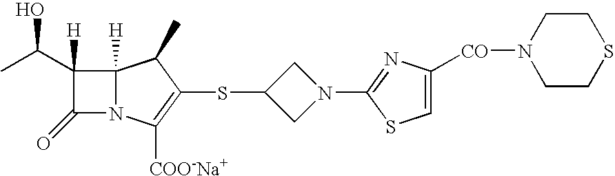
C1(C(C)O)([H])C(=O)N2C1([H])C(C)C(SC1CN(C3=NC([CO]N4CCSCC4)=CS3)C1)=C2[COO-Na+]
